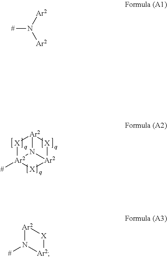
[X]1[Ar2]2([#])[X][Ar2]3[X][Ar2]1N23.[#]N([Ar2])[Ar2].[#]N1[Ar2][X][Ar2]1
